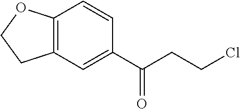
C12=C(C=C(C(=O)CCCl)C=C1)CCO2
